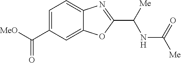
C1=C(C([MeO])=O)C=C2C(=C1)N=C(C([Me])NC([Me])=O)O2
